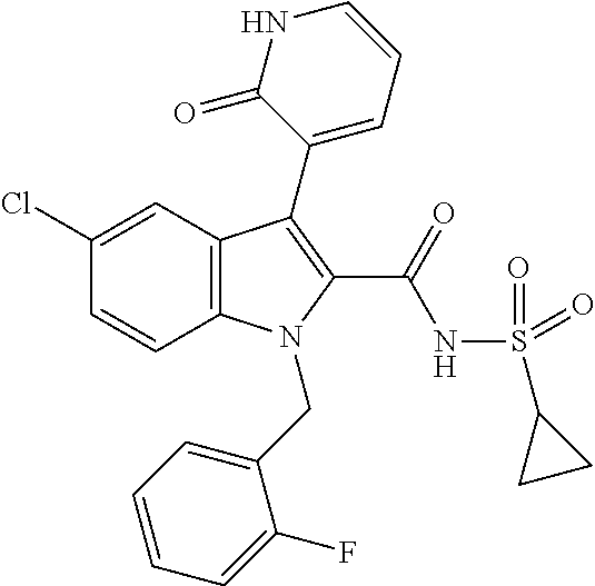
C1(Cl)=CC2=C(C=C1)N(CC1=CC=CC=C1F)C(C(NS(C1CC1)(=O)=O)=O)=C2C1=CC=CNC1=O
